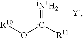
[jN+H2]=[iC](O[R10])[R11]
